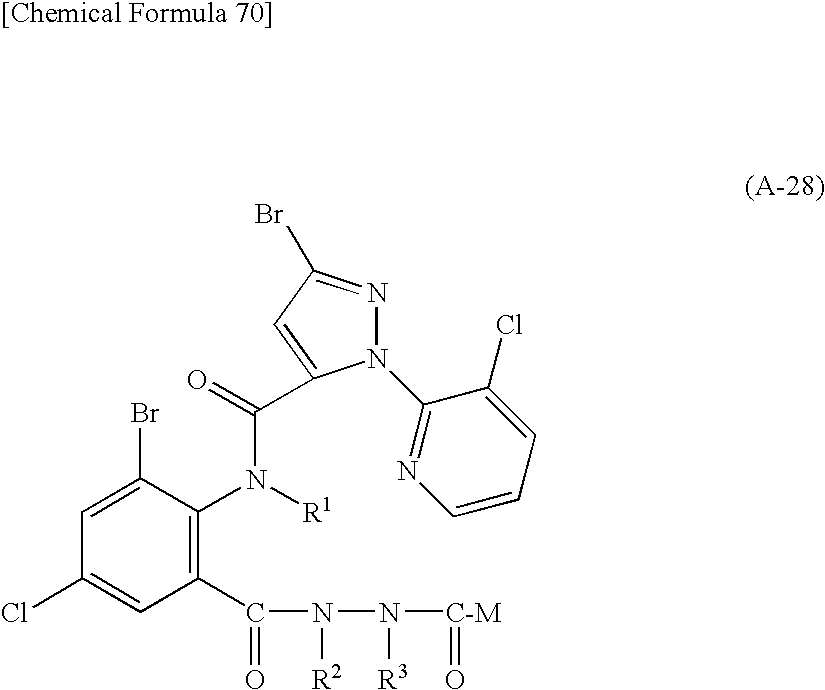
N1(C2=NC=CC=C2Cl)N=C(Br)C=C1C(=O)N([R1])C1=C(C(=O)N([R2])N([R3])[C-M]=O)C=C(Cl)C=C1Br
